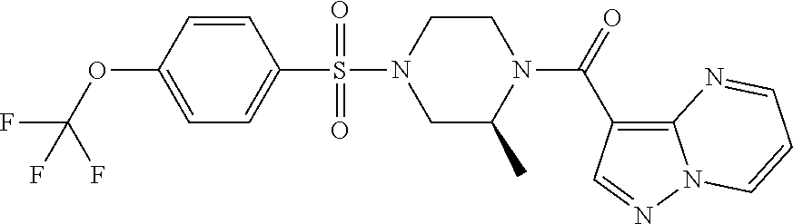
C1(OC(F)(F)F)=CC=C(S(N2CC(C)N(C(=O)C3=C4N(N=C3)C=CC=N4)CC2)(=O)=O)C=C1
